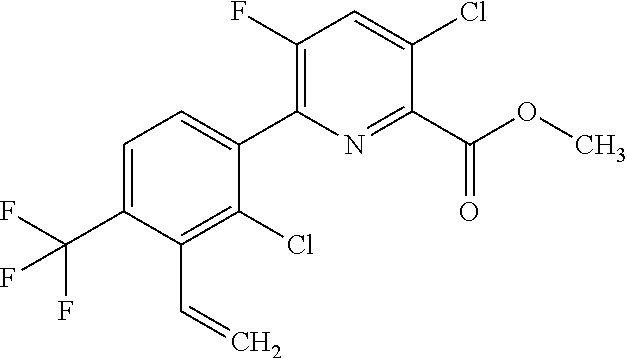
C1(Cl)=C(C=C)C(C(F)(F)F)=CC=C1C1=C(F)C=C(Cl)C(C(OC)=O)=N1
